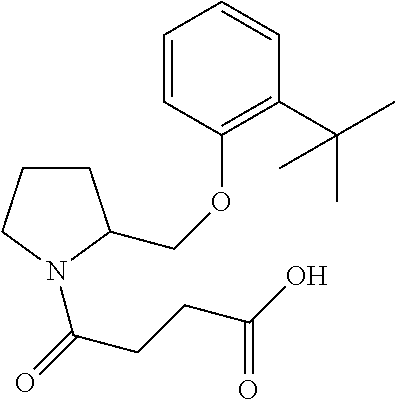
C1CCN(C(CCC(O)=O)=O)C1COC1=C(C(C)(C)C)C=CC=C1
